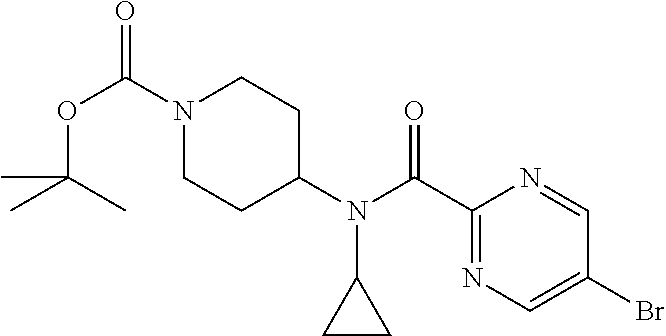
O(C(=O)N1CCC(N(C2CC2)C(=O)C2=NC=C(Br)C=N2)CC1)C(C)(C)C
